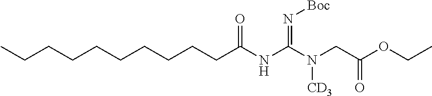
C(CCCCCCCC(NC(N(CC(OCC)=O)[CD3])=N[Boc])=O)CC
